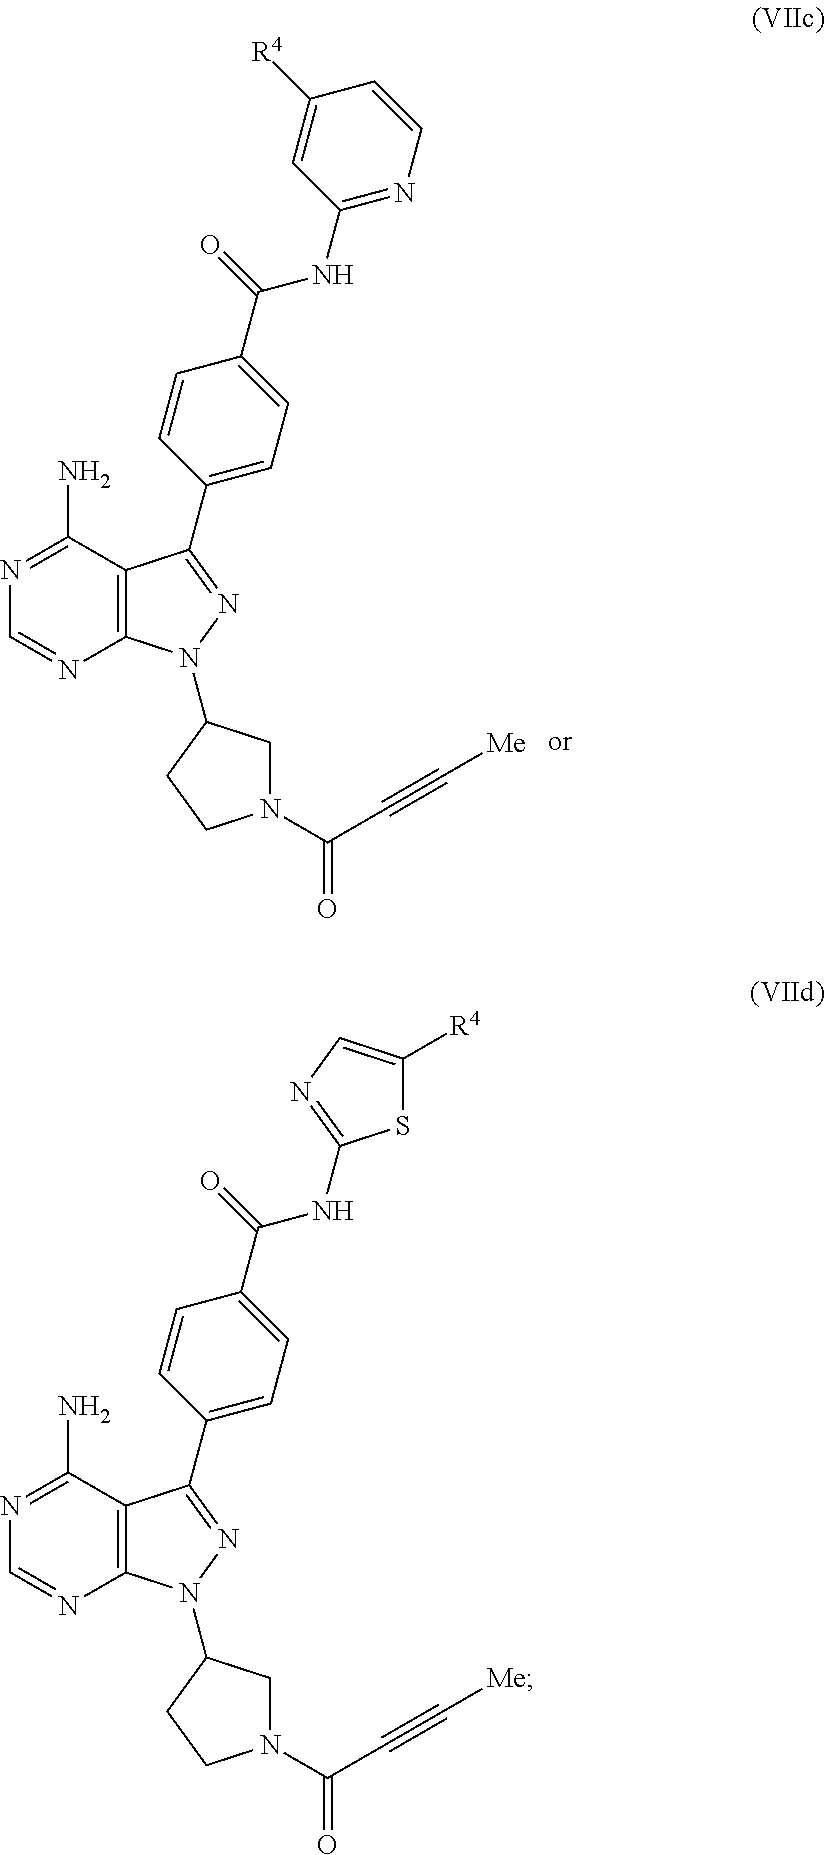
C12=C(C(N)=NC=N1)C(C1=CC=C(C(NC3=NC=C([R4])S3)=O)C=C1)=NN2C1CN(C(C#C[Me])=O)CC1.C12=C(C(N)=NC=N1)C(C1=CC=C(C(NC3=NC=CC([R4])=C3)=O)C=C1)=NN2C1CN(C(C#C[Me])=O)CC1
